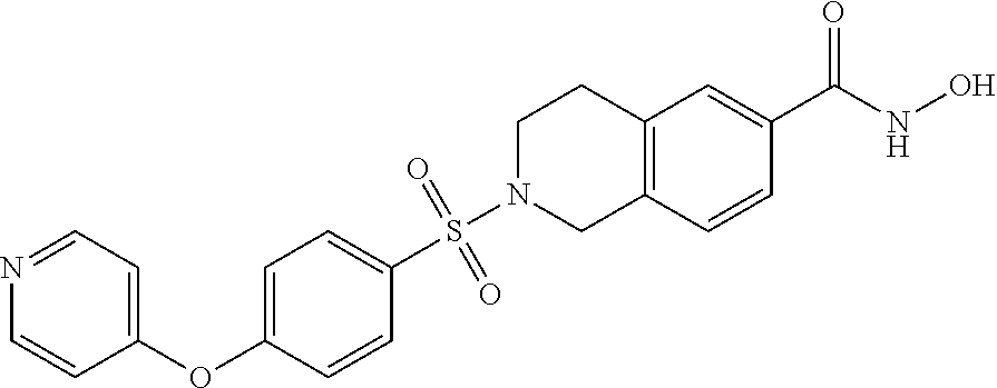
C12=C(C=CC(C(NO)=O)=C1)CN(S(C1=CC=C(OC3=CC=NC=C3)C=C1)(=O)=O)CC2
